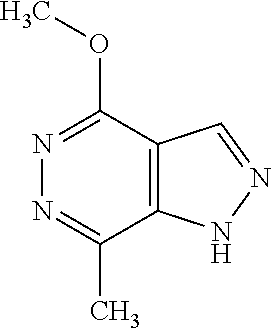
N1=C(C)C2=C(C(OC)=N1)C=NN2
